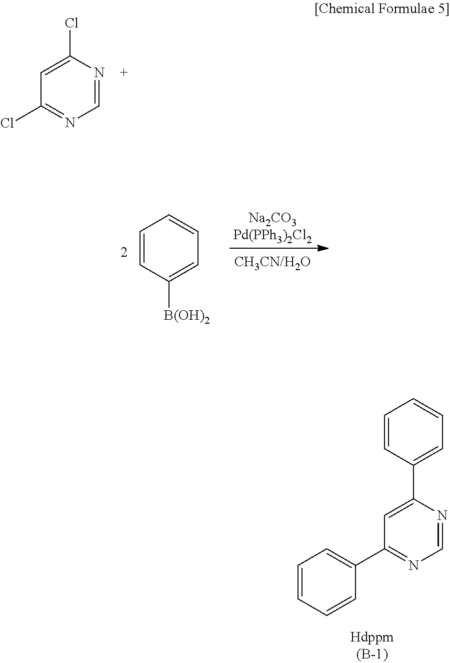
C1=CC(C2=CC(C3=CC=CC=C3)=NC=N2)=CC=C1.C1=C(Cl)N=CN=C1Cl.C1=CC([B(OH)2])=CC=C1
